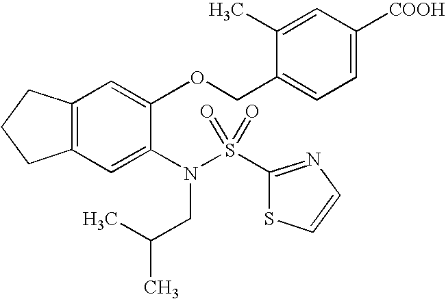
C12=C(C=C(N(CC(C)C)S(=O)(=O)C3=NC=CS3)C(OCC3=CC=C([COOH])C=C3C)=C1)CCC2
